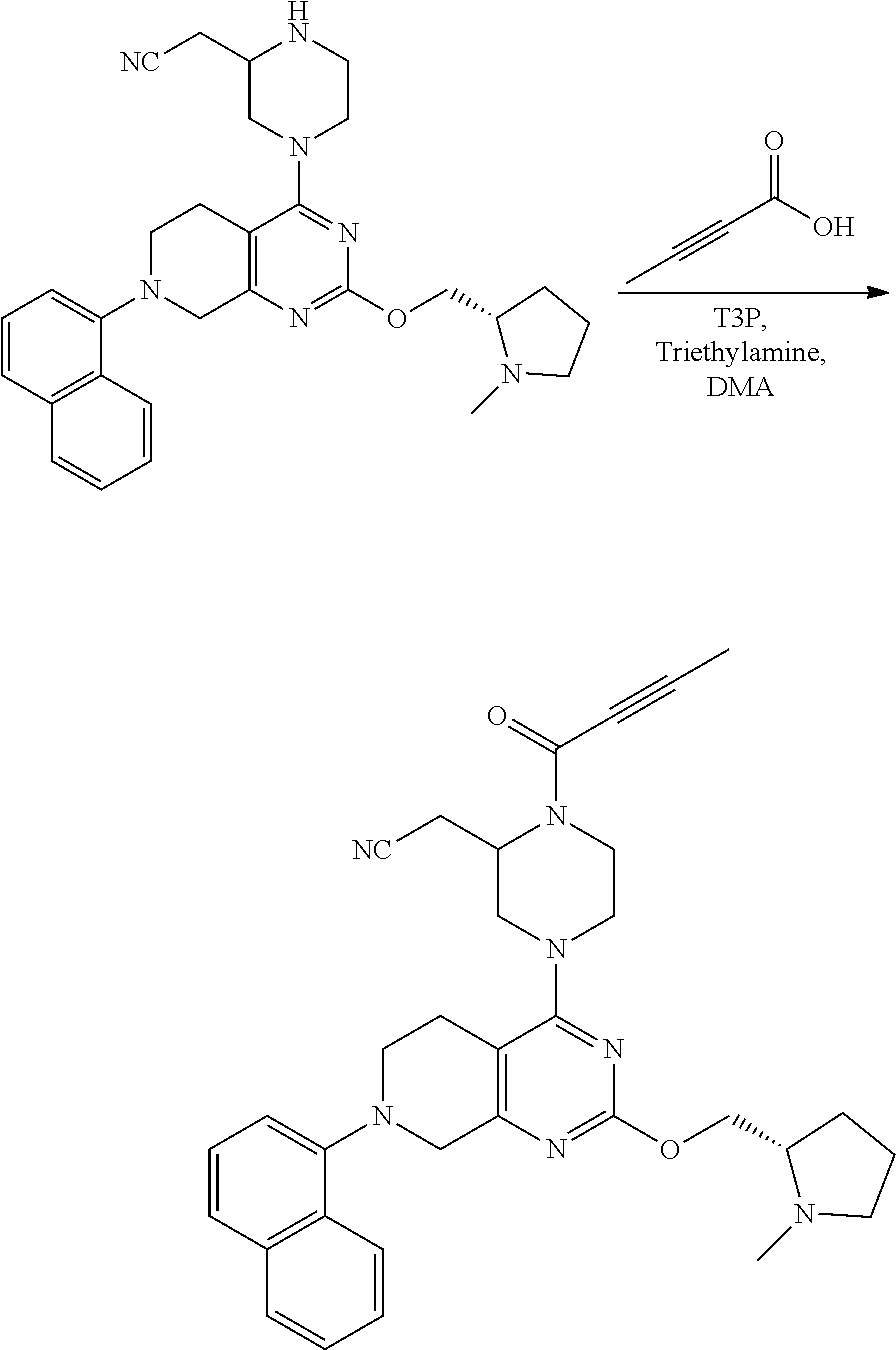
C1=CC2=C(C(N3CC4=C(CC3)C(N3CCNC(C[NC])C3)=NC(OCC3N(C)CCC3)=N4)=C1)C=CC=C2.CC#CC(O)=O.C1=CC2=C(C(N3CC4=C(CC3)C(N3CCN(C(=O)C#CC)C(C[NC])C3)=NC(OCC3N(C)CCC3)=N4)=C1)C=CC=C2
